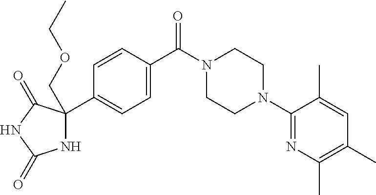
C1=CC(C(N2CCN(C3=NC(C)=C(C)C=C3C)CC2)=O)=CC=C1C1(COCC)NC(=O)NC1=O
